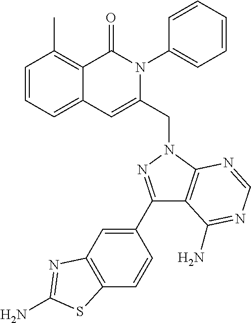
C1=CC=C2C(=C1C)C(=O)N(C1=CC=CC=C1)C(CN1C3=C(C(C4=CC5=C(C=C4)SC(N)=N5)=N1)C(N)=NC=N3)=C2
